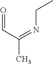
CC(C=O)=NCC
